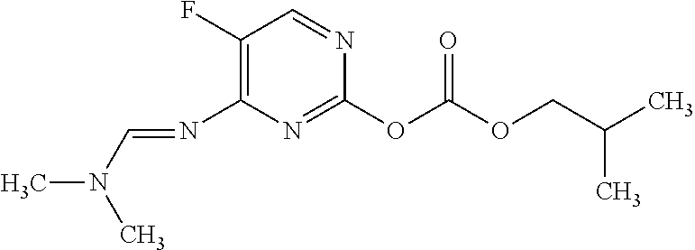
C1(F)=C(N=CN(C)C)N=C(OC(OCC(C)C)=O)N=C1
